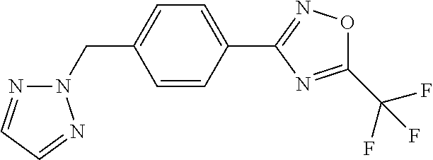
N1(CC2=CC=C(C3=NOC(C(F)(F)F)=N3)C=C2)N=CC=N1
